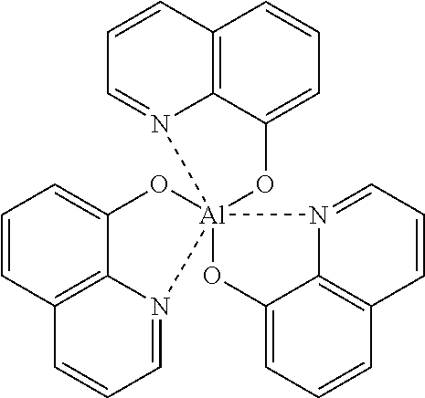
C1=CC2=C3C(=C1)O[Al]14(N3=CC=C2)(N2=CC=CC3=C2C(=CC=C3)O1)N1=CC=CC2=C1C(=CC=C2)O4
